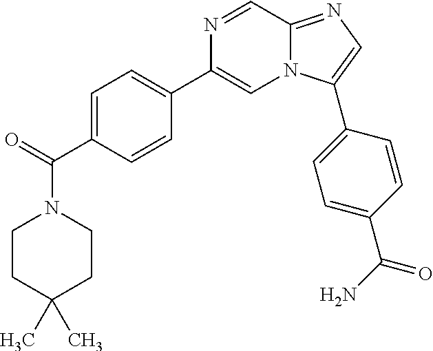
C1=C(C(=O)N2CCC(C)(C)CC2)C=CC(C2=CN3C(=NC=C3C3=CC=C(C(N)=O)C=C3)C=N2)=C1
